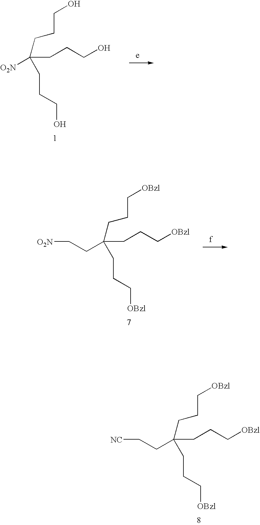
C(CCCO)(CCCO)(CCCO)[O2N].C(CCC[OBzl])(CCC[OBzl])(CCC[OBzl])CC[O2N].C(CCC[OBzl])(CCC[OBzl])(CCC[OBzl])CC[NC]
